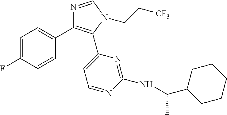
C1=C(F)C=CC(C2=C(C3=CC=NC(NC(C)C4CCCCC4)=N3)N(CC[CF3])C=N2)=C1
